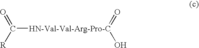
O=[HN-Val-Val-Arg-Pro-C](O)C([R])=O
